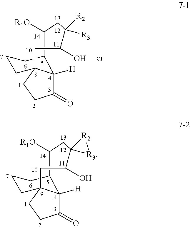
C1(O)C2(CC([R1O])C3C4([H])C(=O)CCC4(CCC3)C1)[R3][R2]2.C1(O)CC23C([H])(C(=O)CC2)C(C([R1O])CC1([R3])[R2])CCC3
